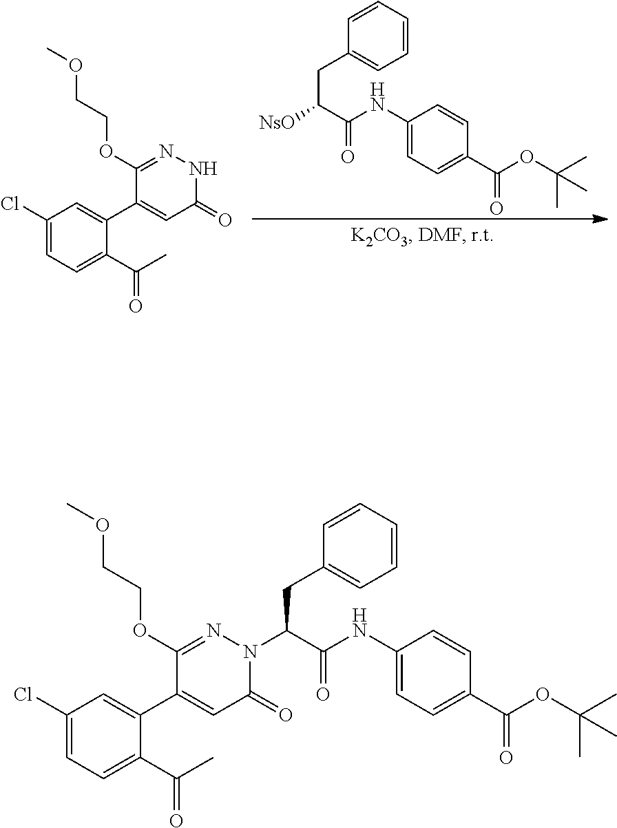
C(C(C(NC1=CC=C(C(OC(C)(C)C)=O)C=C1)=O)[NsO])C1=CC=CC=C1.C1(OCCOC)=NNC(=O)C=C1C1=CC(Cl)=CC=C1C(C)=O.C(C(C(NC1=CC=C(C(OC(C)(C)C)=O)C=C1)=O)N1C(=O)C=C(C2=CC(Cl)=CC=C2C(C)=O)C(OCCOC)=N1)C1=CC=CC=C1
